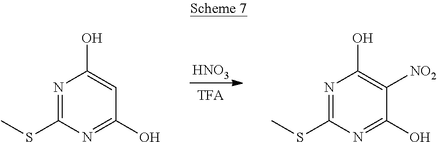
[HNO3].N1=C(SC)N=C(O)C=C1O.N1=C(SC)N=C(O)C([NO2])=C1O
